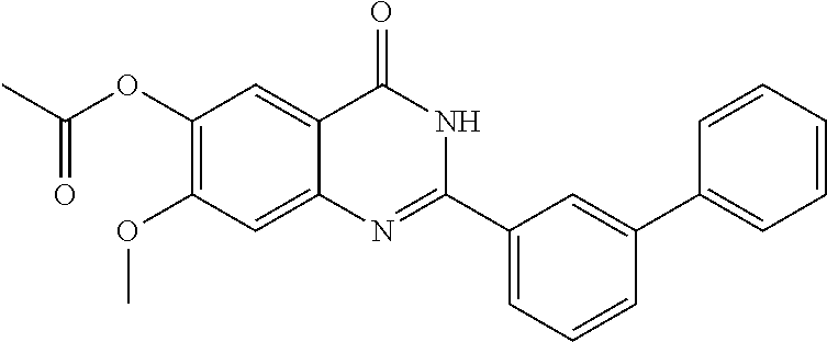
C1(OC(C)=O)=C(OC)C=C2C(=C1)C(=O)NC(C1=CC=CC(C3=CC=CC=C3)=C1)=N2
